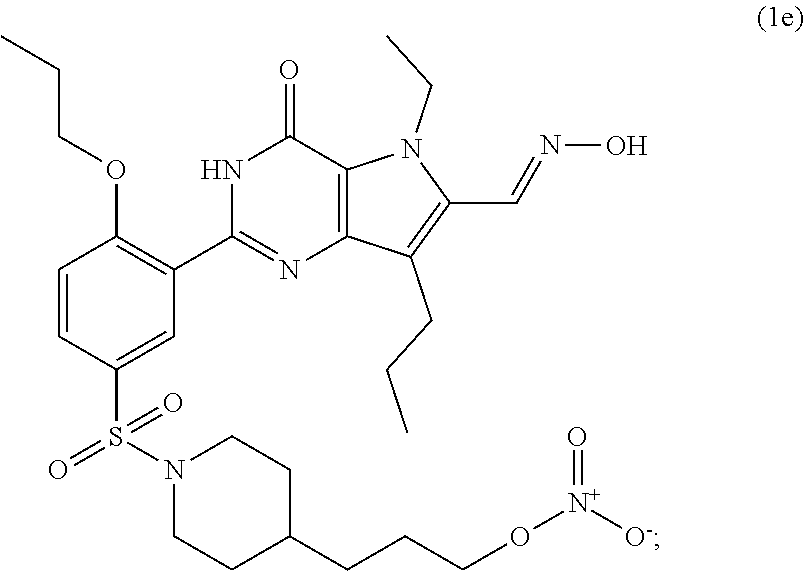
C1=CC(S(N2CCC(CCCO[N+]([O-])=O)CC2)(=O)=O)=CC(C2=NC3=C(C(=O)N2)N(CC)C(C=NO)=C3CCC)=C1OCCC
